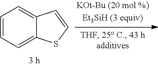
C1=CC=C2C(=C1)C=CS2
